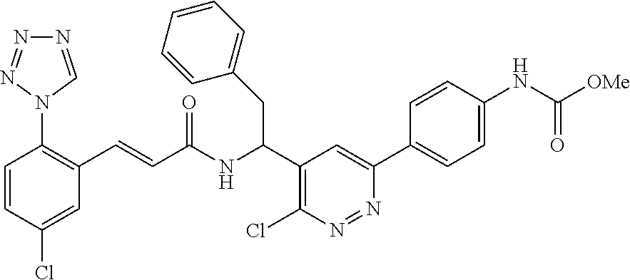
C1=CC(Cl)=CC(C=CC(NC(C2=C(Cl)N=NC(C3=CC=C(NC([OMe])=O)C=C3)=C2)CC2=CC=CC=C2)=O)=C1N1C=NN=N1
